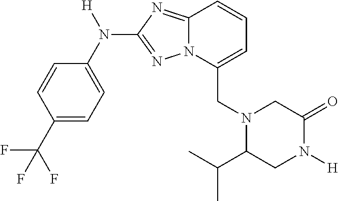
C(C1=CC=CC2=NC(N(C3=CC=C(C(F)(F)F)C=C3)[H])=NN12)N1C(C(C)C)CN([H])C(=O)C1
